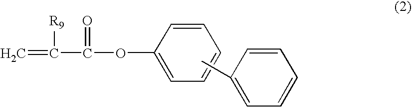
C=C([R9])C(=O)OC1=CC=CC=C1.CC1=CC=CC=C1
